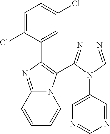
C1=C(Cl)C(C2=C(C3=NN=CN3C3=CN=CN=C3)N3C(=N2)C=CC=C3)=CC(Cl)=C1
